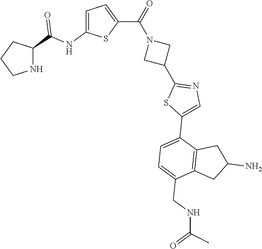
C1CNC(C(NC2=CC=C(C(=O)N3CC(C4=NC=C(C5=CC=C(CNC(=O)C)C6=C5CC(N)C6)S4)C3)S2)=O)C1
